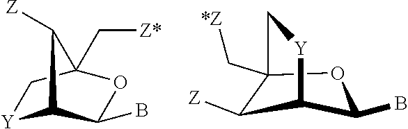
[Y]1C2C(B)OC(C[Z*])(C1)C2[Z].C1(B)C2C([Z])C(C[*Z])(O1)C[Y]2
